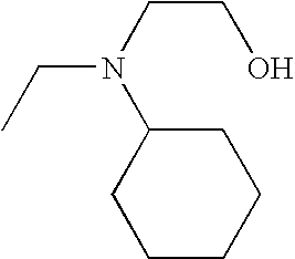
C(N(C1CCCCC1)CCO)C
